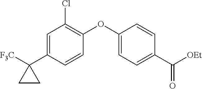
C1=C(C2([F3C])CC2)C=CC(OC2=CC=C(C([OEt])=O)C=C2)=C1Cl
